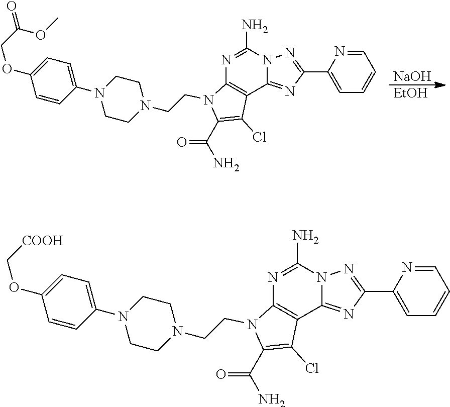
[NaOH].[EtOH].C1=C(C2=NN3C(=N2)C2=C(N(CCN4CCN(C5=CC=C(OCC(OC)=O)C=C5)CC4)C(C(=O)N)=C2Cl)N=C3N)N=CC=C1.C1=C(C2=NN3C(=N2)C2=C(N(CCN4CCN(C5=CC=C(OC[COOH])C=C5)CC4)C(C(=O)N)=C2Cl)N=C3N)N=CC=C1
